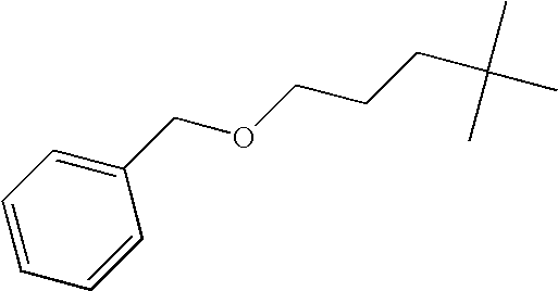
C1=CC=CC(COCCCC(C)(C)C)=C1
